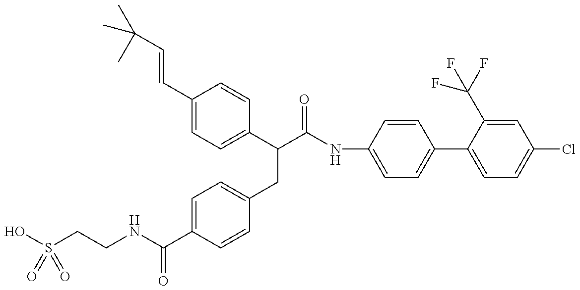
OS(CCNC(C1=CC=C(CC(C(=O)NC2=CC=C(C3=CC=C(Cl)C=C3C(F)(F)F)C=C2)C2=CC=C(C=CC(C)(C)C)C=C2)C=C1)=O)(=O)=O
